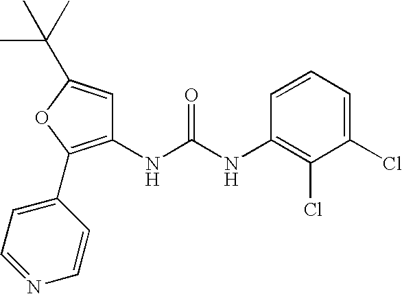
C1(NC(NC2=C(Cl)C(Cl)=CC=C2)=O)=C(C2=CC=NC=C2)OC(C(C)(C)C)=C1
